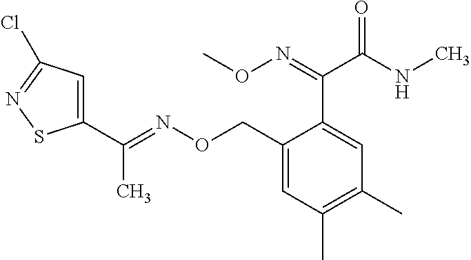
C1=C(C(=NOCC2=CC(C)=C(C)C=C2C(C(NC)=O)=NOC)C)SN=C1Cl
